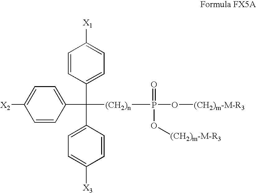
C1=CC([X2])=CC=C1C(C1=CC=C([X1])C=C1)(C1=CC=C([X3])C=C1)[(CH2)n]P(O[(CH2)m-M-R3])(=O)O[(CH2)m-M-R3]
